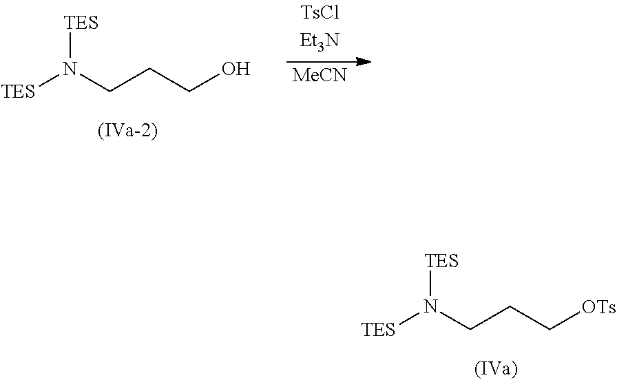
[TES]N(CCC[OTs])[TES].[TES]N(CCCO)[TES].[MeCN]
